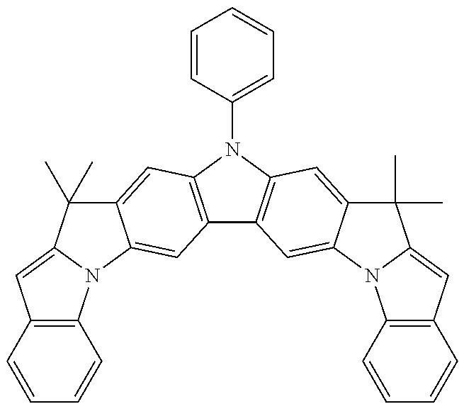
C12=C(N(C3=CC=CC=C3)C3=C1C=C1C(=C3)C(C)(C)C3=CC4=C(N13)C=CC=C4)C=C1C(=C2)N2C(=CC3=C2C=CC=C3)C1(C)C
